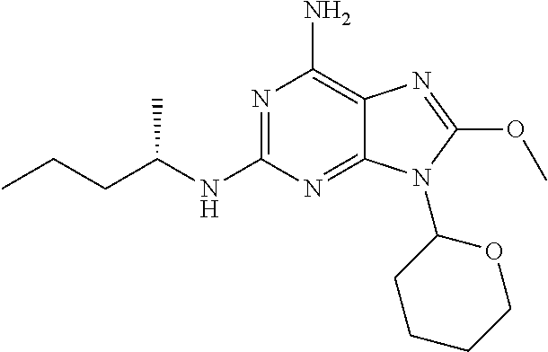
N1=C(NC(CCC)C)N=C2C(=C1N)N=C(OC)N2C1CCCCO1
